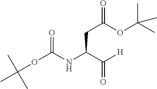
[H]C(C(NC(OC(C)(C)C)=O)CC(=O)OC(C)(C)C)=O
